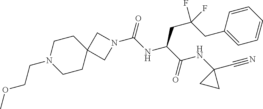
N1(C(=O)NC(C(NC2(C#N)CC2)=O)CC(CC2=CC=CC=C2)(F)F)CC2(C1)CCN(CCOC)CC2
